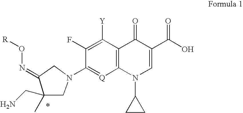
C12=C(C([Y])=C(F)C(N3CC(=NO[R])C(C)(CN)C3)=[Q]1)C(=O)C(C(O)=O)=CN2C1CC1
